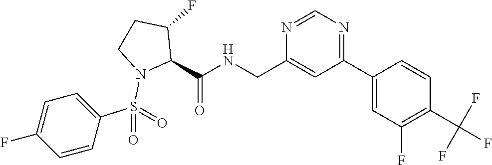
N1=CN=C(C2=CC(F)=C(C(F)(F)F)C=C2)C=C1CNC(C1N(S(C2=CC=C(F)C=C2)(=O)=O)CCC1F)=O
